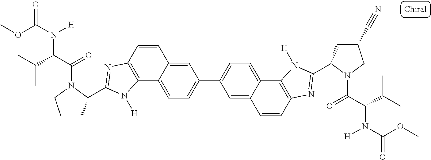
C1=C2C(=CC=C1C1=CC=C3C(=C1)C=CC1=C3N([H])C(C3CC(C#N)CN3C(C(C(C)C)N(C(OC)=O)[H])=O)=N1)C1=C(C=C2)N=C(C2CCCN2C(C(C(C)C)N(C(OC)=O)[H])=O)N1[H]
